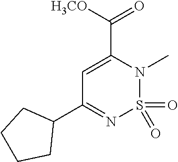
[H3CO]C(C1=CC(C2CCCC2)=NS(=O)(=O)N1C)=O
